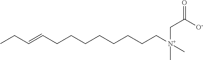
CCC=CCCCCCCCC[N+](CC(=O)[O-])(C)C
